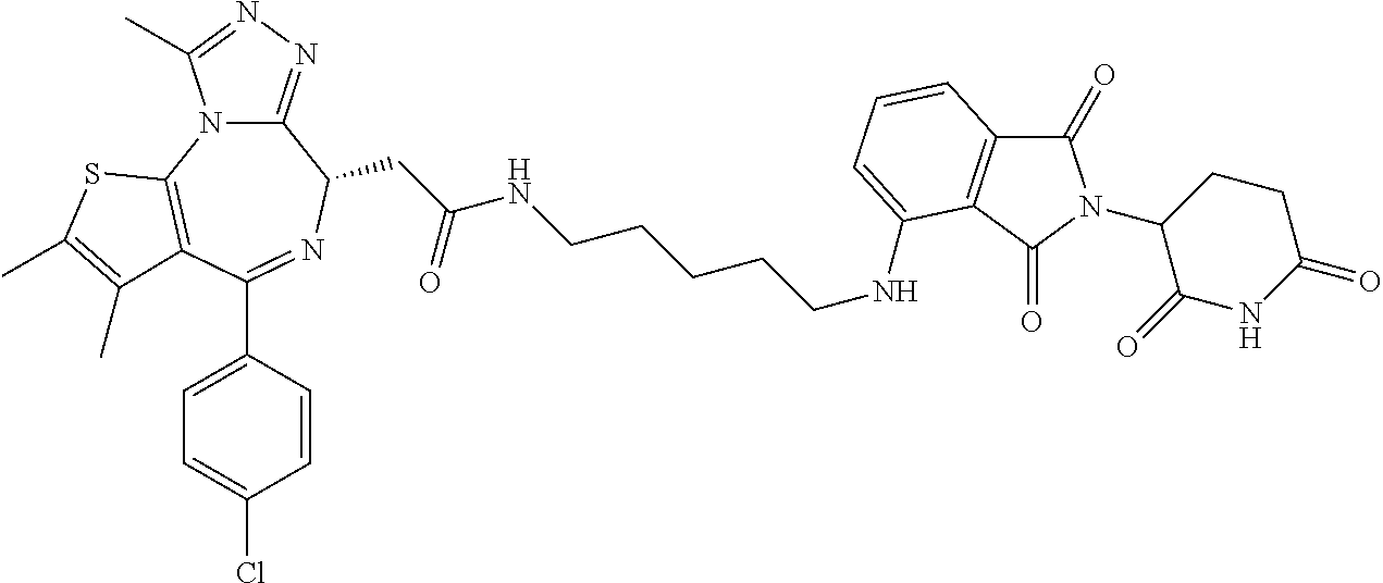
C1=CC(C2=NC(CC(NCCCCCNC3=CC=CC4=C3C(=O)N(C3C(=O)NC(=O)CC3)C4=O)=O)C3=NN=C(C)N3C3=C2C(C)=C(C)S3)=CC=C1Cl
